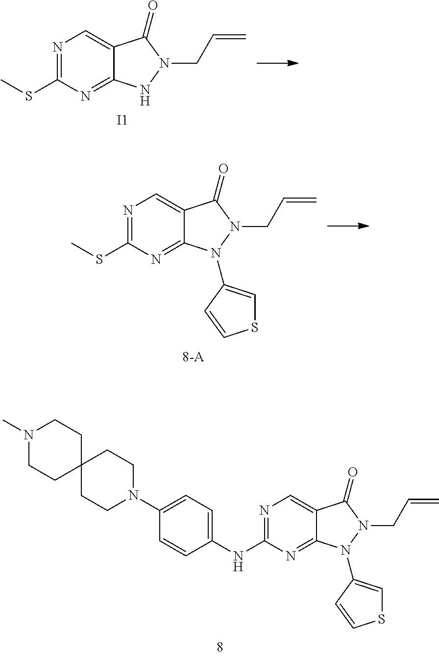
CSC1=NC=C2C(=N1)NN(CC=C)C2=O.[I1].CSC1=NC=C2C(=N1)N(C1=CSC=C1)N(CC=C)C2=O.C12(CCN(C)CC1)CCN(C1=CC=C(NC3=NC=C4C(=N3)N(C3=CSC=C3)N(CC=C)C4=O)C=C1)CC2
